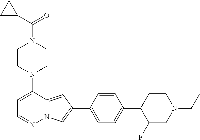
N1(C2=CC=NN3C2=CC(C2=CC=C(C4C(F)CN(CC)CC4)C=C2)=C3)CCN(C(C2CC2)=O)CC1
